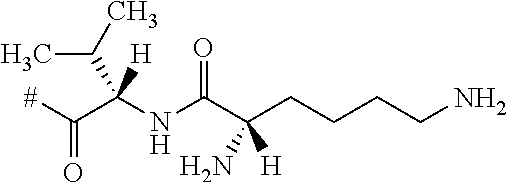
[#]C(C(NC(C(CCCCN)(N)[H])=O)(C(C)C)[H])=O
